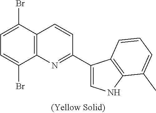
C12=C(C(Br)=CC=C1Br)C=CC(C1=CNC3=C1C=CC=C3C)=N2
